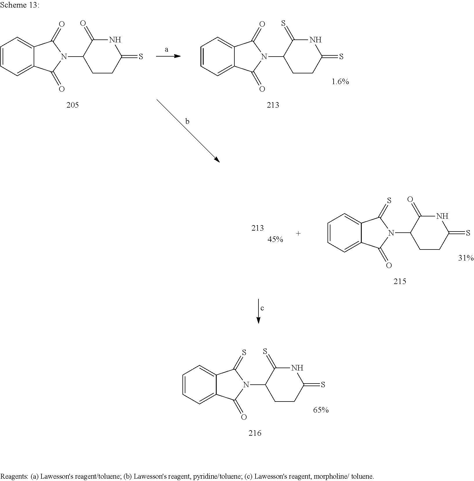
C1=CC=C2C(=C1)C(=S)N(C1CCC(=S)NC1=S)C2=O.C1=CC=C2C(=C1)C(=O)N(C1CCC(=S)NC1=O)C2=O.C1=CC=C2C(=C1)C(=O)N(C1CCC(=S)NC1=S)C2=O.C1=CC=C2C(=C1)C(=S)N(C1CCC(=S)NC1=O)C2=O
